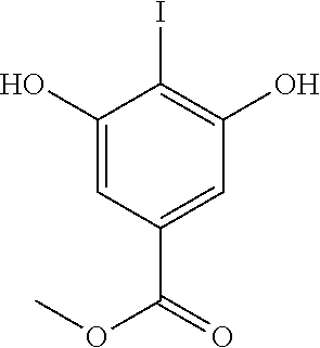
C1(O)=CC(C(=O)OC)=CC(O)=C1I
